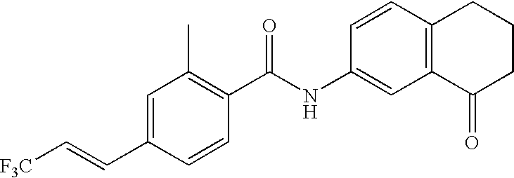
C1=C(C=C[F3C])C=CC(C(NC2=CC3=C(C=C2)CCCC3=O)=O)=C1C
